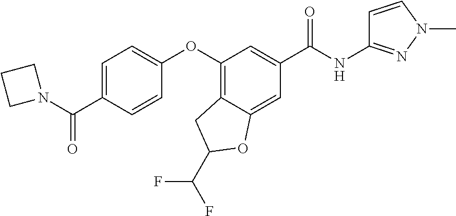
C1(OC2=CC=C(C(N3CCC3)=O)C=C2)=C2C(=CC(C(NC3=NN(C)C=C3)=O)=C1)OC(C(F)F)C2
